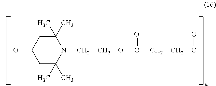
C1C(OC)CC(C)(C)N(CCOC(CCC(C)=O)=O)C1(C)C
